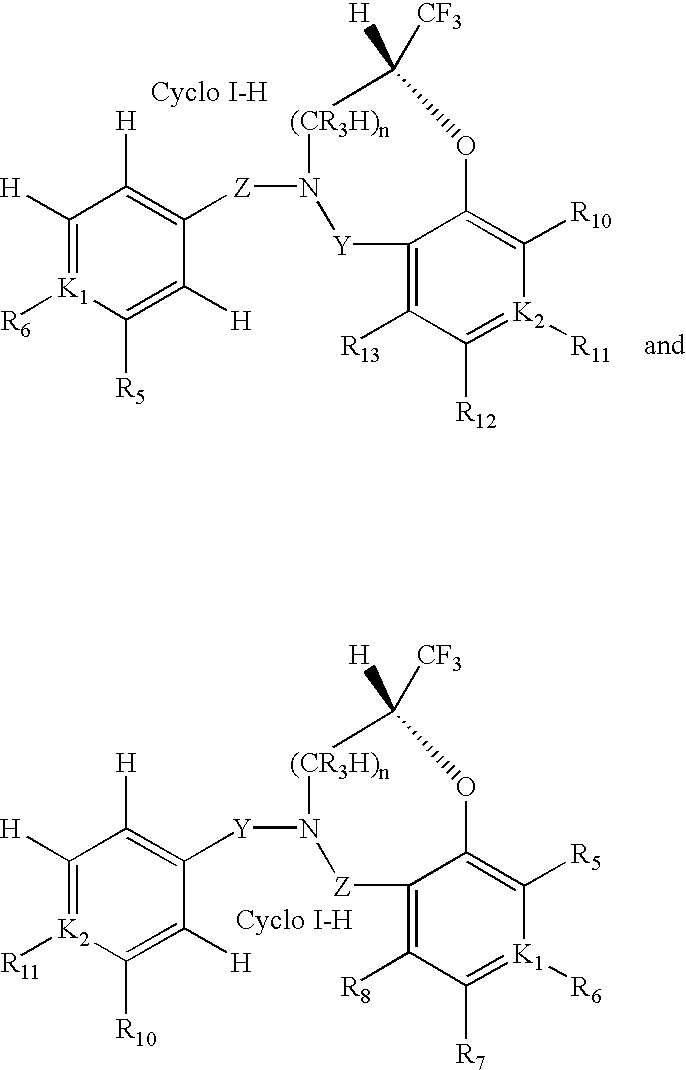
C1([H])=[K1]([R6])C([R5])=C([H])C([Z]N2[(CR3H)n]C([CF3])([H])OC3=C([R10])[K2]([R11])=C([R12])C([R13])=C3[Y]2)=C1[H].C1([H])=[K2]([R11])C([R10])=C([H])C([Y]N2[(CR3H)n]C([CF3])([H])OC3=C([R5])[K1]([R6])=C([R7])C([R8])=C3[Z]2)=C1[H]
